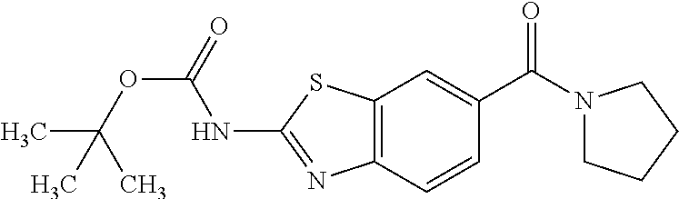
C12=C(C=CC(C(N3CCCC3)=O)=C1)N=C(NC(OC(C)(C)C)=O)S2
